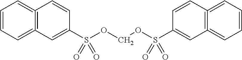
C12=C(=CC=CC=1)C=C(S(OCOS(C1=CC3=C(=CC=CC=3)C=C1)(=O)=O)(=O)=O)C=C2
